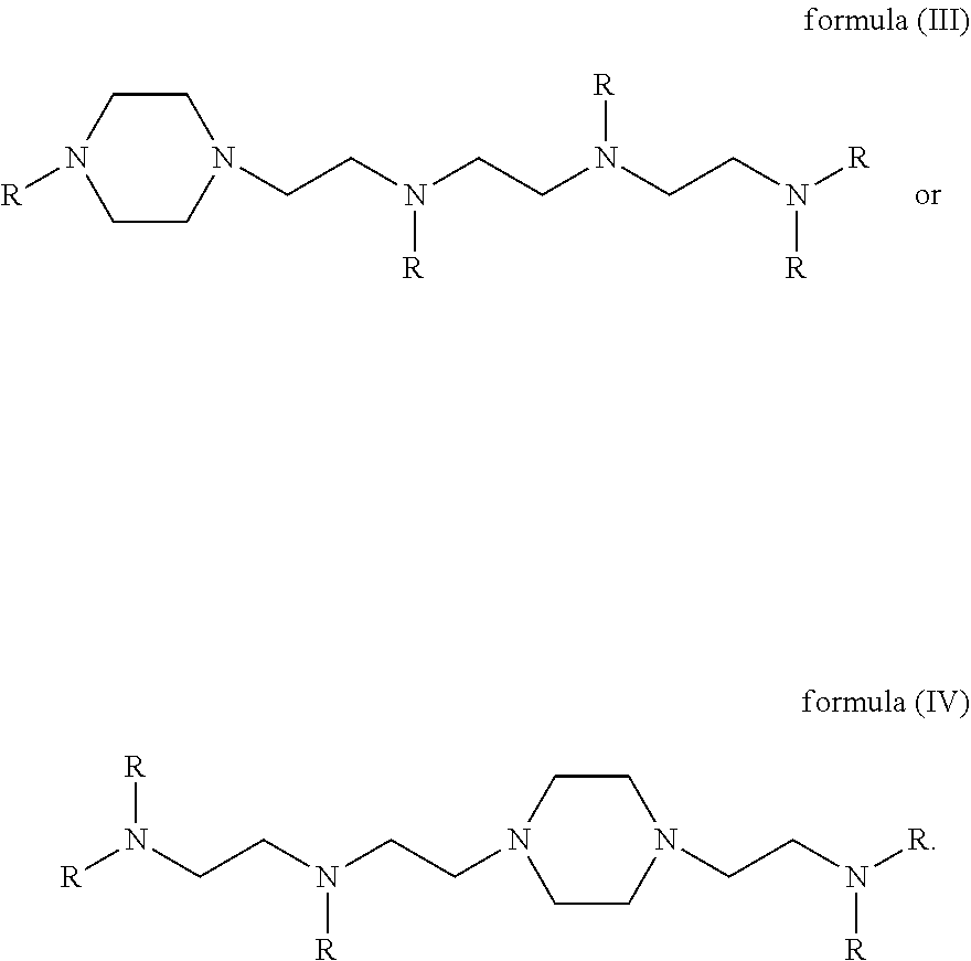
C1CN([R])CCN1CCN(CCN(CCN([R])[R])[R])[R].C1CN(CCN(CCN([R])[R])[R])CCN1CCN([R])[R]
